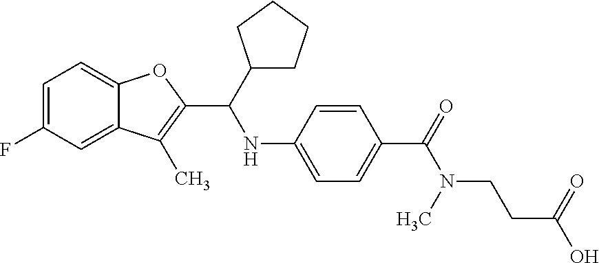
C1=C(F)C=C2C(=C1)OC(C(NC1=CC=C(C(N(CCC(O)=O)C)=O)C=C1)C1CCCC1)=C2C
